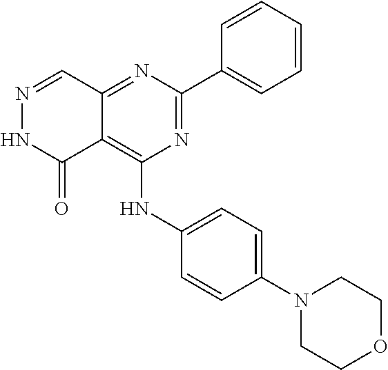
N1=C(C2=CC=CC=C2)N=C2C(=C1NC1=CC=C(N3CCOCC3)C=C1)C(=O)NN=C2
